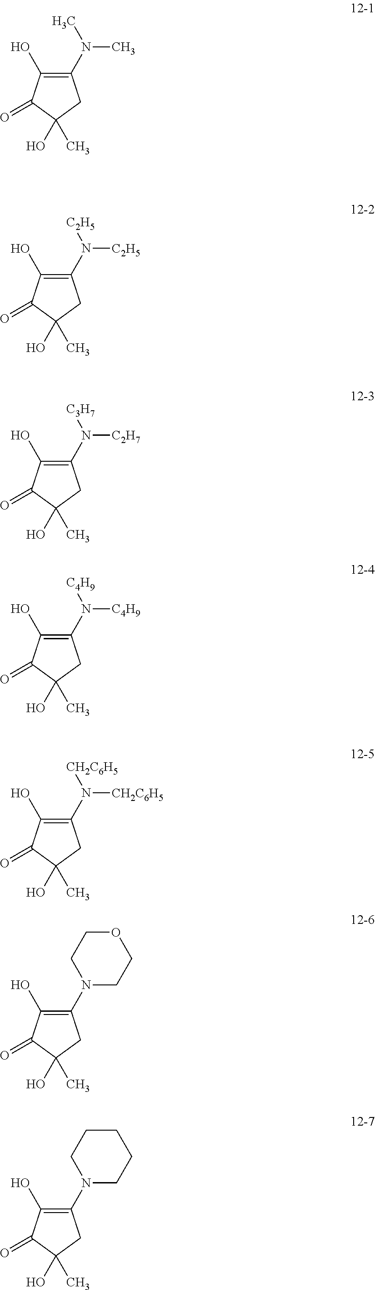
C1(O)=C(N(C)C)CC(O)(C)C1=O.C1(O)=C(N([C2H5])[C2H5])CC(O)(C)C1=O.C1(O)=C(N([C2H7])[C3H7])CC(O)(C)C1=O.C1(O)=C(N([C4H9])[C4H9])CC(O)(C)C1=O.C1(O)=C(N([CH2C6H5])[CH2C6H5])CC(O)(C)C1=O.C1(O)=C(N2CCOCC2)CC(O)(C)C1=O.C1(O)=C(N2CCCCC2)CC(O)(C)C1=O
